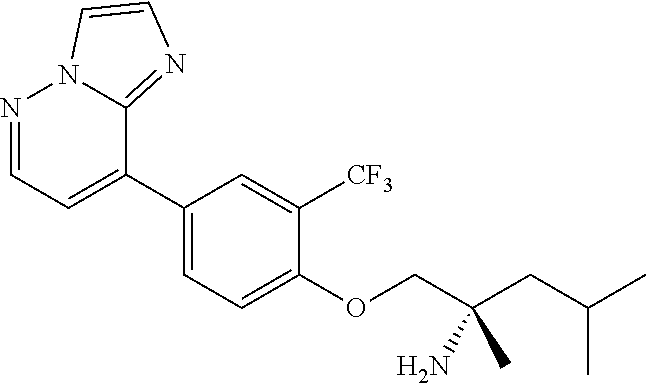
N1=CC=C(C2=CC=C(OCC(CC(C)C)(N)C)C([CF3])=C2)C2=NC=CN12
